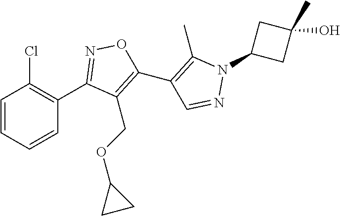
C1(C2=NOC(C3=C(C)N(C4CC(C)(O)C4)N=C3)=C2COC2CC2)=C(Cl)C=CC=C1
